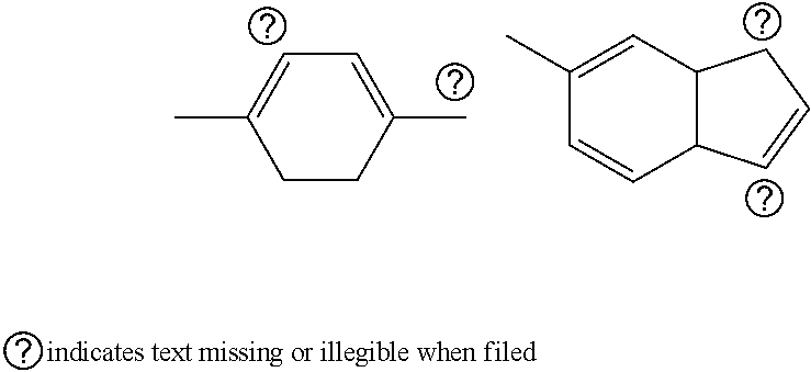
C1=C(C)CCC(C)=C1.CC1=CC2C(C=C1)C=CC2
